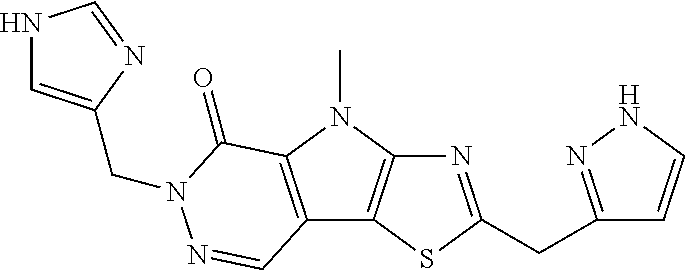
N1=C(CC2=NNC=C2)SC2=C1N(C)C1=C2C=NN(CC2=CNC=N2)C1=O
